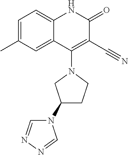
C1=C(C)C=C2C(=C1)NC(=O)C(C#N)=C2N1CC(N2C=NN=C2)CC1
